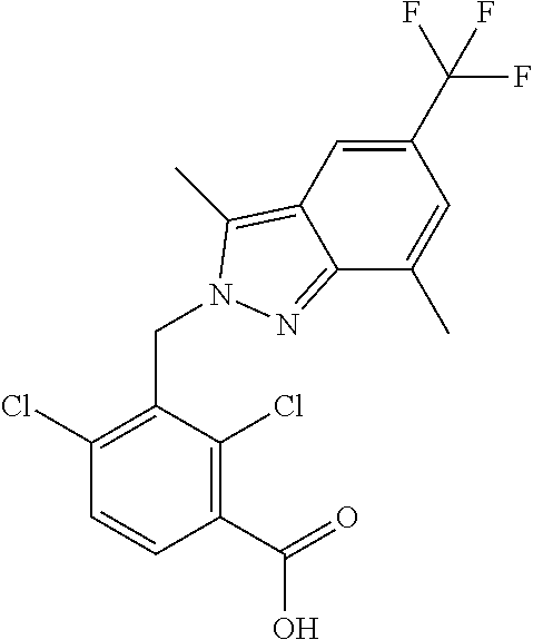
C1(Cl)=C(CN2C(C)=C3C=C(C(F)(F)F)C=C(C)C3=N2)C(Cl)=C(C(O)=O)C=C1
